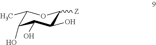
C1(C)OC([Z])C(O)C(O)C1O
